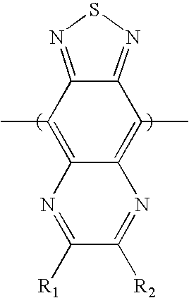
C12=NSN=C1C(C)=C1C(=C2C)N=C([R1])C([R2])=N1
